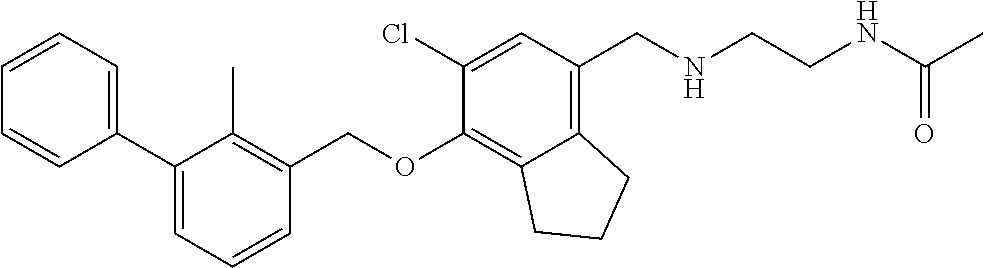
C1=CC=C(C2=CC=CC(COC3=C4C(=C(CNCCNC(=O)C)C=C3Cl)CCC4)=C2C)C=C1
